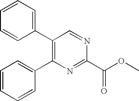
C1=CC=C(C2=C(C3=CC=CC=C3)N=C(C(OC)=O)N=C2)C=C1
